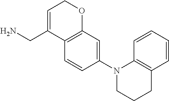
C1=CC(N2CCCC3=C2C=CC=C3)=CC2=C1C(CN)=CCO2
